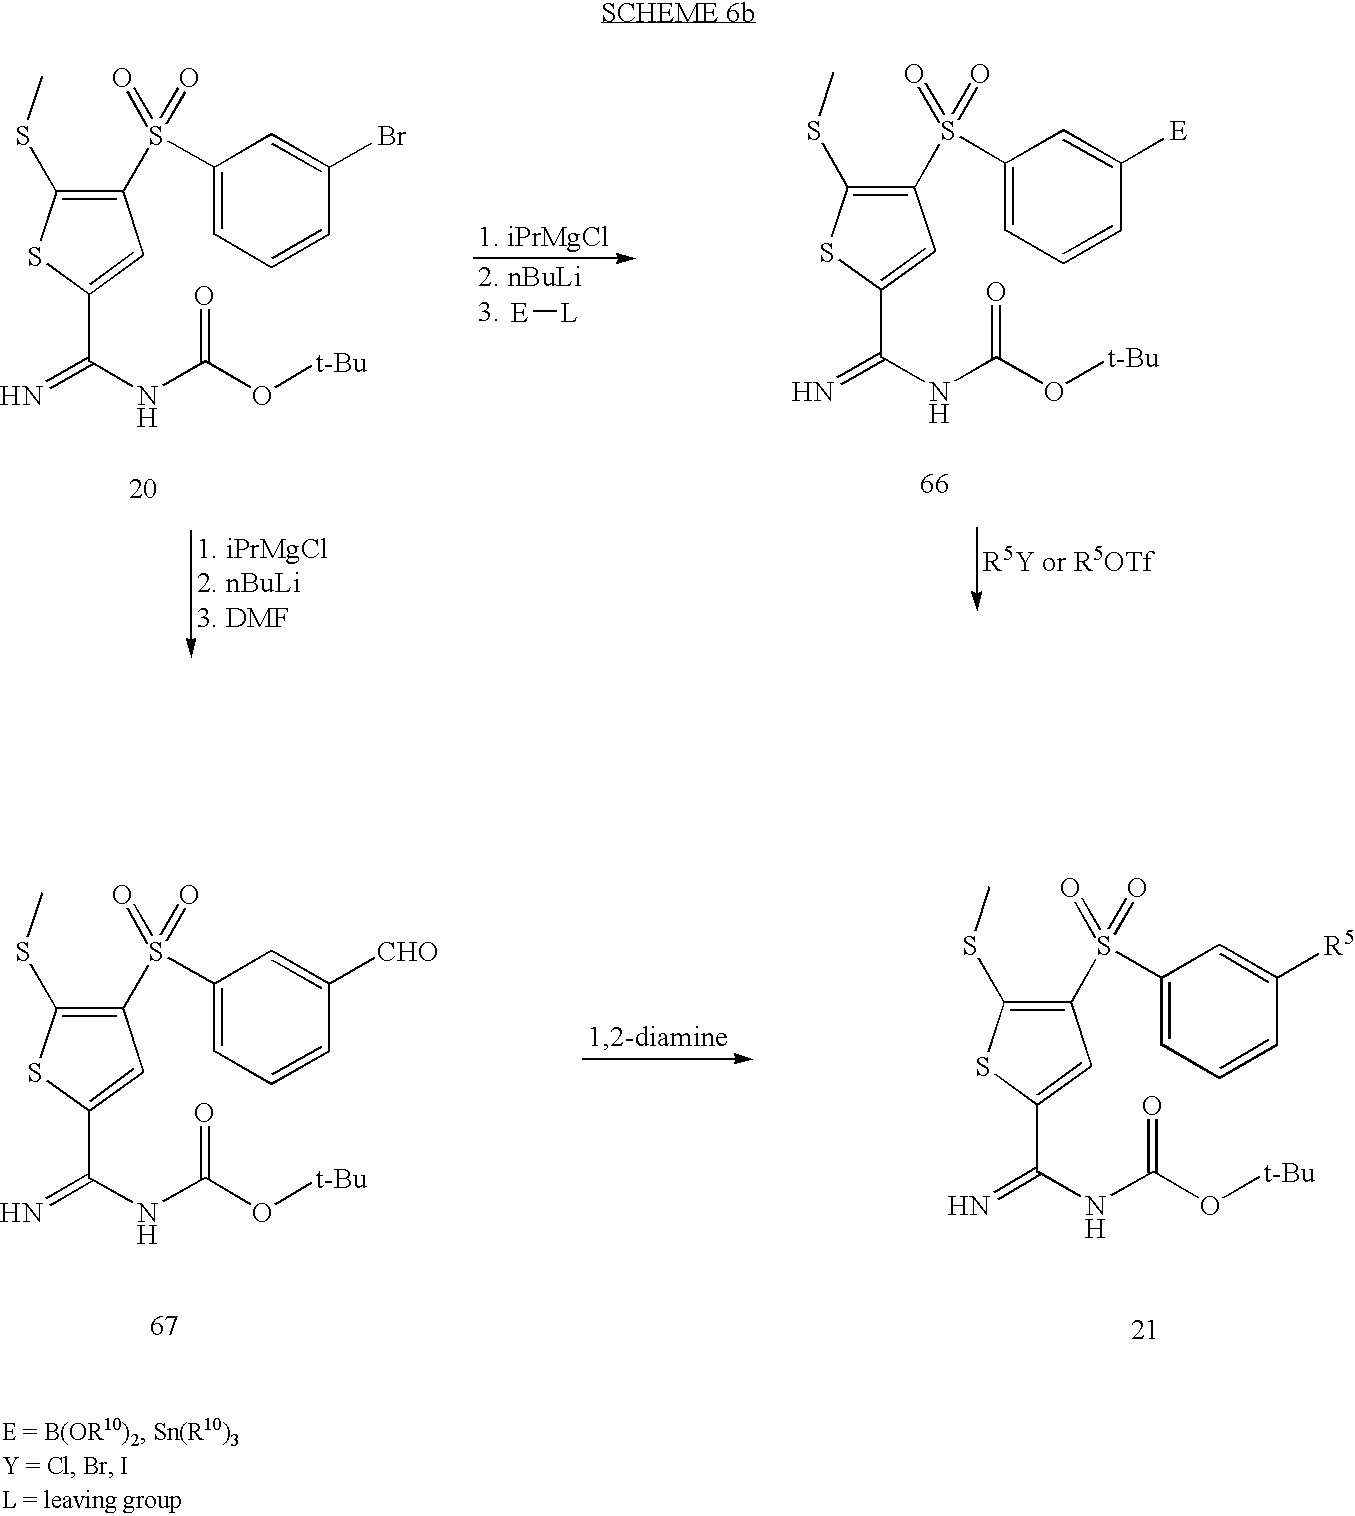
C1(S(=O)(C2=CC=CC(Br)=C2)=O)=C(SC)SC(C(=N)NC(=O)O[t-Bu])=C1.[E][L].C1(S(=O)(C2=CC=CC([E])=C2)=O)=C(SC)SC(C(=N)NC(=O)O[t-Bu])=C1.C1(S(=O)(C2=CC=CC([CHO])=C2)=O)=C(SC)SC(C(=N)NC(=O)O[t-Bu])=C1.C1(S(=O)(C2=CC=CC([R5])=C2)=O)=C(SC)SC(C(=N)NC(=O)O[t-Bu])=C1
